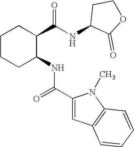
C1CCC(NC(C2=CC3=C(N2C)C=CC=C3)=O)C(C(NC2CCOC2=O)=O)C1
